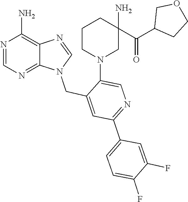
N1(CC2=CC(C3=CC=C(F)C(F)=C3)=NC=C2N2CC(N)(C(=O)C3CCOC3)CCC2)C=NC2=C(N)N=CN=C12
